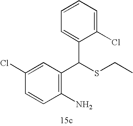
C1=CC(Cl)=CC(C(SCC)C2=CC=CC=C2Cl)=C1N
